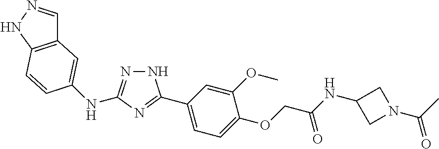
C12=C(NN=C1)C=CC(NC1=NNC(C3=CC=C(OCC(NC4CN(C(C)=O)C4)=O)C(OC)=C3)=N1)=C2
